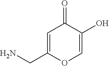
C1=C(CN)OC=C(O)C1=O
